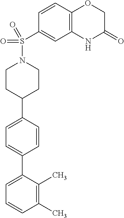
C1(C)=C(C)C(C2=CC=C(C3CCN(S(C4=CC5=C(C=C4)OCC(=O)N5)(=O)=O)CC3)C=C2)=CC=C1
